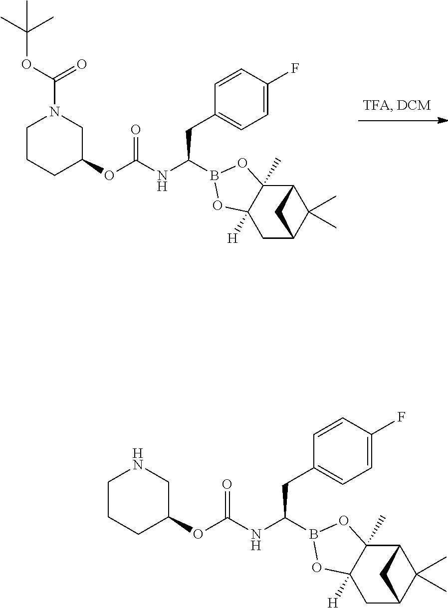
C(=O)(NC(CC1=CC=C(F)C=C1)B1OC2([H])C(C)(O1)C1C(C)(C)C(C2)C1)OC1CCCN(C(=O)OC(C)(C)C)C1.C(=O)(NC(CC1=CC=C(F)C=C1)B1OC2([H])C(C)(O1)C1C(C)(C)C(C2)C1)OC1CCCNC1
